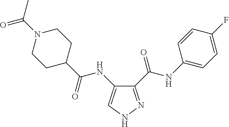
C1(C(=O)NC2=CNN=C2C(NC2=CC=C(F)C=C2)=O)CCN(C(=O)C)CC1
